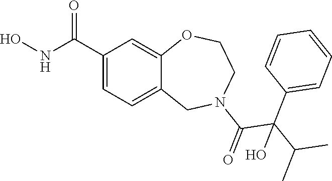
C1(C(NO)=O)=CC=C2C(=C1)OCCN(C(=O)C(C(C)C)(C1=CC=CC=C1)O)C2
